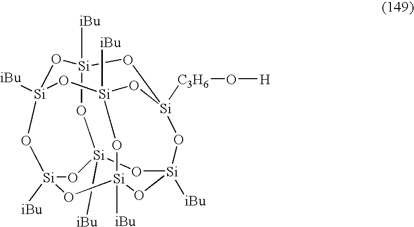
O1[Si]2([iBu])O[Si]3([iBu])O[Si]4([C3H6]O[H])CO[Si]1([iBu])O[Si]1([iBu])O[Si]([iBu])(O2)O[Si]([iBu])(O[Si]([iBu])(O1)O4)O3
